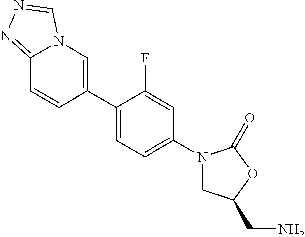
C12=NN=CN1C=C(C1=CC=C(N3CC(CN)OC3=O)C=C1F)C=C2
